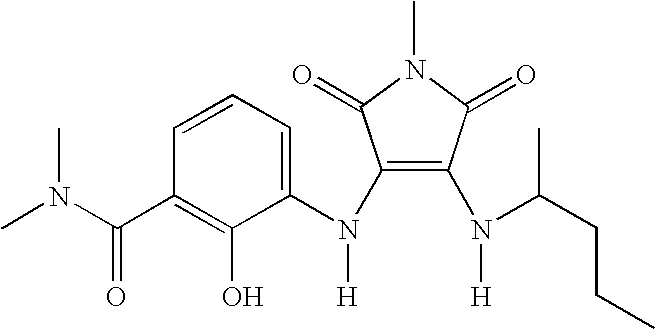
C1=CC(C(N(C)C)=O)=C(O)C(N(C2=C(N([H])C(CCC)C)C(=O)N(C)C2=O)[H])=C1
